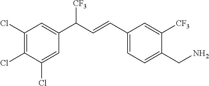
C1(Cl)=C(Cl)C(Cl)=CC(C(C=CC2=CC=C(CN)C([CF3])=C2)[CF3])=C1
